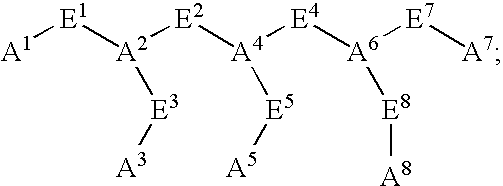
[A1][E1][A2]([E2][A4]([E4][A6]([E7][A7])[E8][A8])[E5][A5])[E3][A3]
